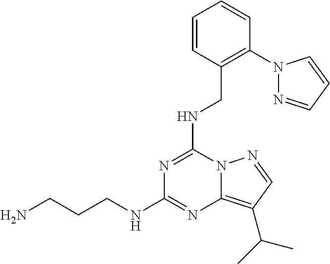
N1=C(NCC2=C(N3N=CC=C3)C=CC=C2)N2C(=C(C(C)C)C=N2)N=C1NCCCN
